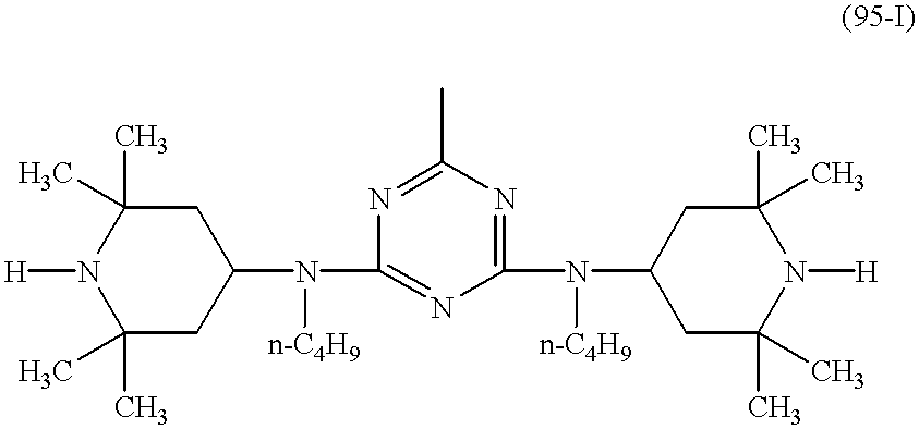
C1(C)(C)CC(N(C2=NC(N([n-C4H9])C3CC(C)(C)N([H])C(C)(C)C3)=NC(C)=N2)[n-C4H9])CC(C)(C)N1[H]
